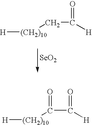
[SeO2].C([H])(=O)C[(CH2)10][H].C([H])(=O)C([(CH2)10][H])=O
